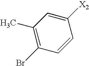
C1=CC([X2])=CC(C)=C1Br
